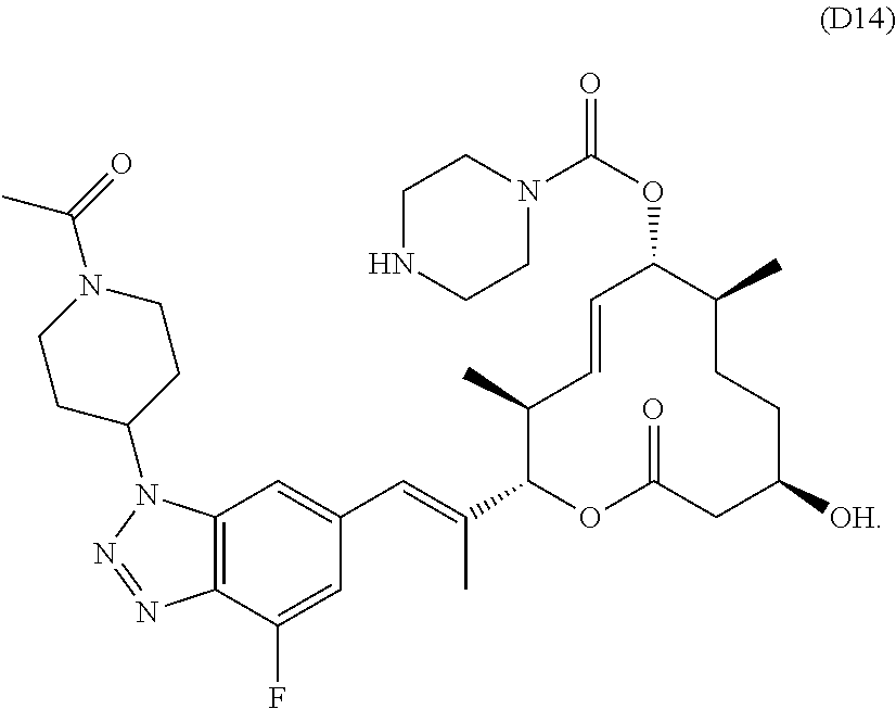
C1(C)C(C(=CC2=CC3=C(C(F)=C2)N=NN3C2CCN(C(=O)C)CC2)C)OC(=O)CC([OH])CCC(C)C(OC(=O)N2CCNCC2)C=C1
